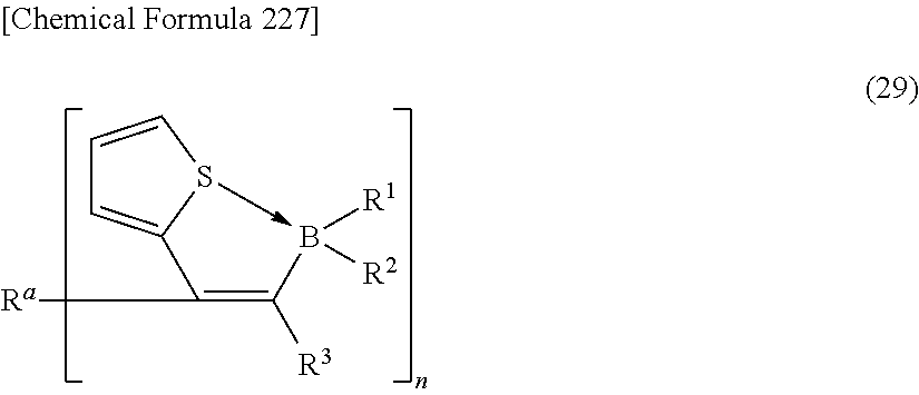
C1=CS2->B([R1])([R2])C([R3])=C([Ra])C2=C1
